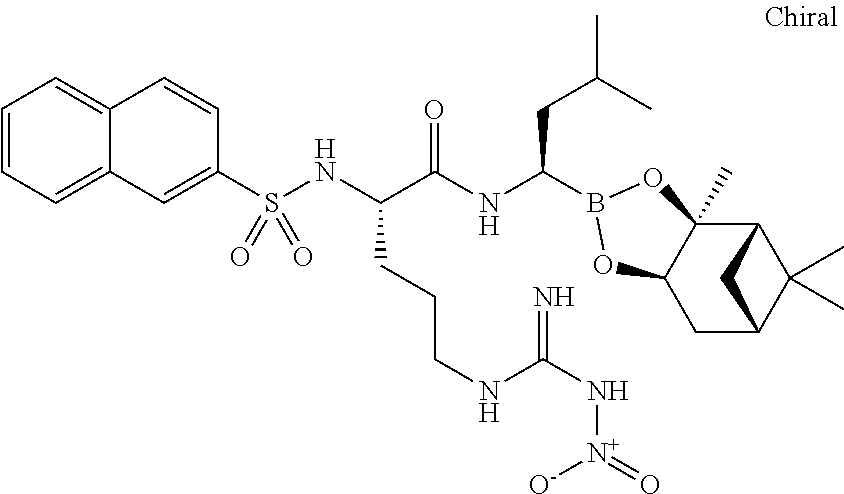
C1=CC=C2C(=C1)C=CC(S(NC(C(NC(CC(C)C)B1OC3(C)C4C(C)(C)C(CC3O1)C4)=O)CCCNC(N[N+](=O)[O-])=N)(=O)=O)=C2
